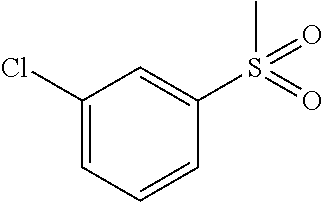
CS(=O)(=O)C1=CC(Cl)=CC=C1
